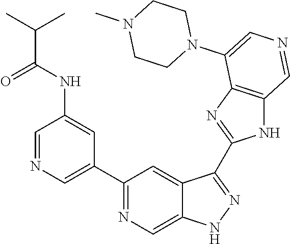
C1(C2=CN=CC(NC(=O)C(C)C)=C2)=NC=C2C(=C1)C(C1=NC3=C(N1)C=NC=C3N1CCN(C)CC1)=NN2
